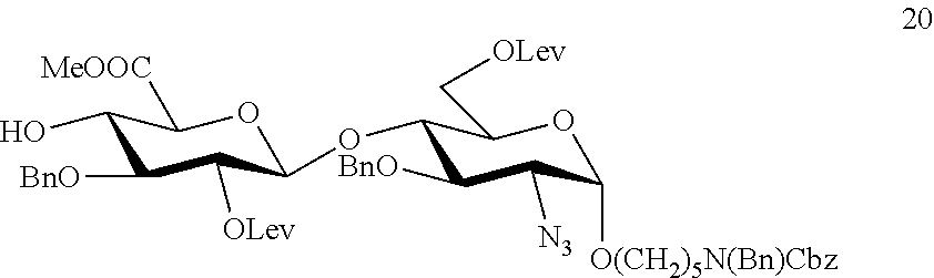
C1(O)C([BnO])C([OLev])C(OC2C([BnO])C([N3])C([O(CH2)5N(Bn)Cbz])OC2C[OLev])OC1[MeOOC]
